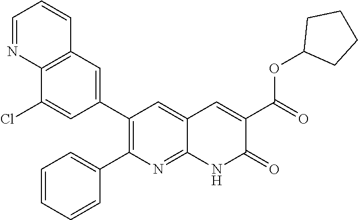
C12=C(C=C(C3=C(C4=CC=CC=C4)N=C4C(=C3)C=C(C(=O)OC3CCCC3)C(=O)N4)C=C1Cl)C=CC=N2
